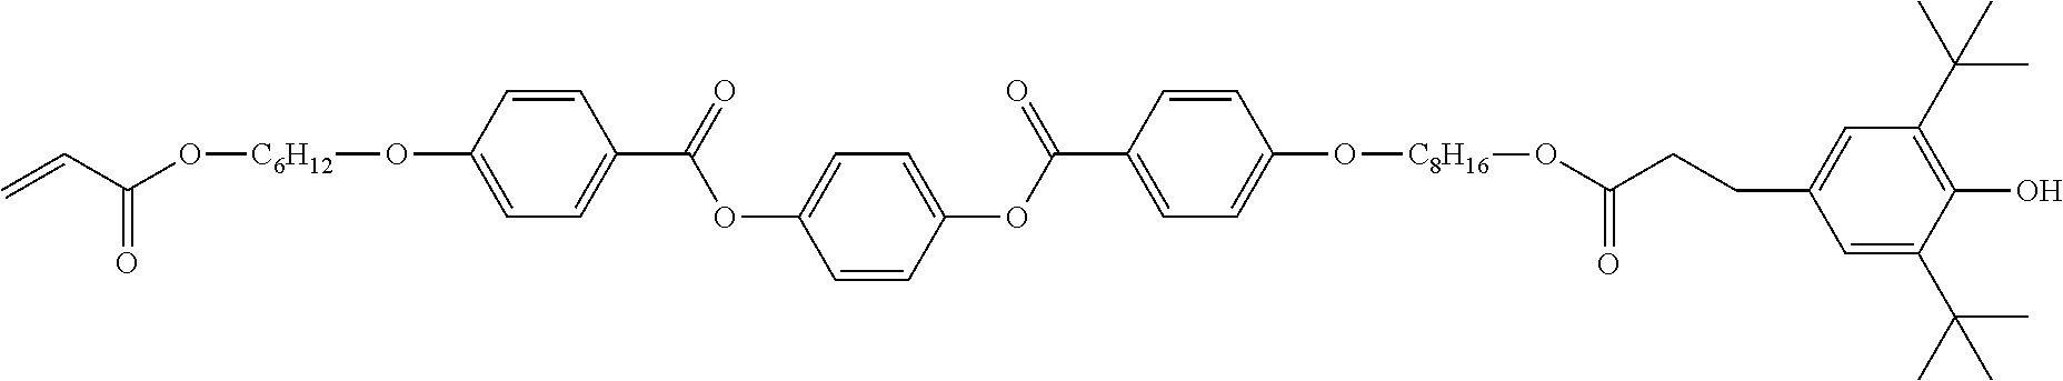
C1(O[C6H12]OC(C=C)=O)=CC=C(C(=O)OC2=CC=C(OC(C3=CC=C(O[C8H16]OC(CCC4=CC(C(C)(C)C)=C(O)C(C(C)(C)C)=C4)=O)C=C3)=O)C=C2)C=C1
